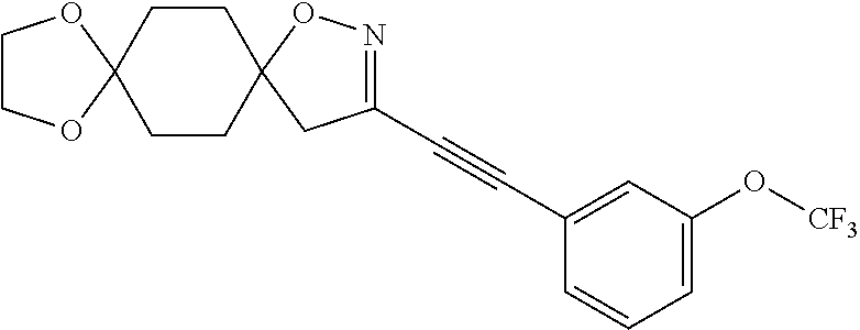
C12(CCC3(CC1)CC(C#CC1=CC(O[CF3])=CC=C1)=NO3)OCCO2
